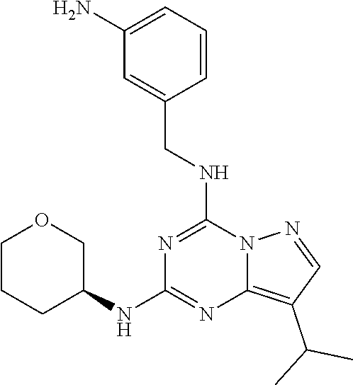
C1(N)=CC=CC(CNC2=NC(NC3COCCC3)=NC3=C(C(C)C)C=NN23)=C1
